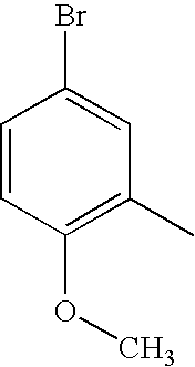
C1=CC(OC)=C(C)C=C1Br
